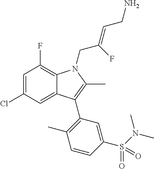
C1=C(Cl)C=C2C(=C1F)N(CC(=CCN)F)C(C)=C2C1=C(C)C=CC(S(N(C)C)(=O)=O)=C1
